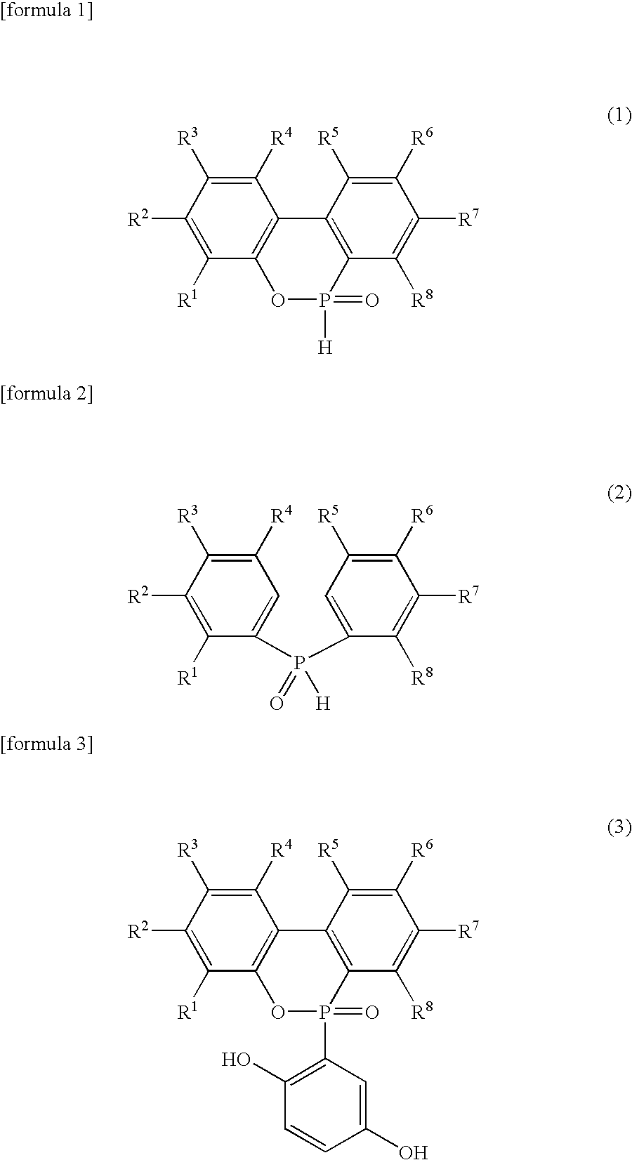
C1([R4])=C([R3])C([R2])=C([R1])C2=C1C1=C(P(=O)([H])O2)C([R8])=C([R7])C([R6])=C1[R5].C1([R4])=C([R3])C([R2])=C([R1])C(P(C2=CC([R5])=C([R6])C([R7])=C2[R8])(=O)[H])=C1.C1([R4])=C([R3])C([R2])=C([R1])C2=C1C1=C(P(=O)(C3=C(O)C=CC(O)=C3)O2)C([R8])=C([R7])C([R6])=C1[R5]
